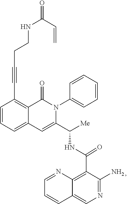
C1=CC=C2C(=C1C#CCCNC(C=C)=O)C(=O)N(C1=CC=CC=C1)C(C([Me])NC(C1=C3C(=CN=C1N)C=CC=N3)=O)=C2
